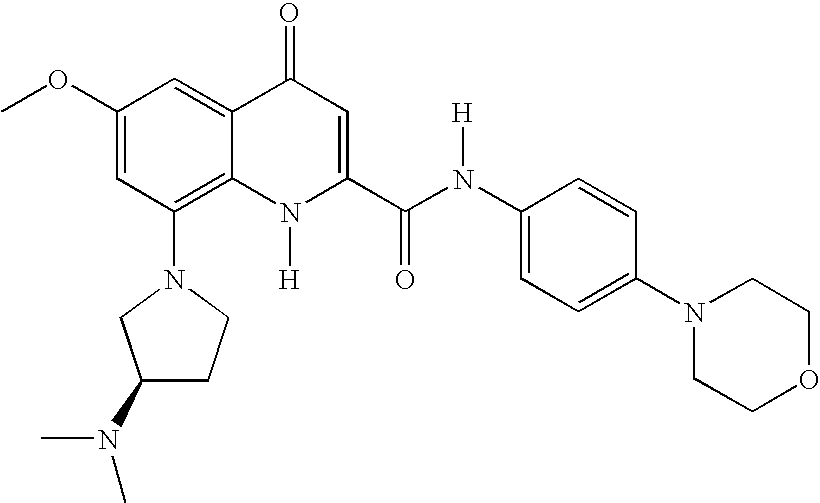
C1(OC)=CC(N2CCC(N(C)C)C2)=C2C(=C1)C(=O)C=C(C(=O)N(C1=CC=C(N3CCOCC3)C=C1)[H])N2[H]
